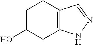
C12=C(NN=C1)CC(O)CC2
